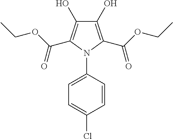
C1(O)=C(C(OCC)=O)N(C2=CC=C(Cl)C=C2)C(C(OCC)=O)=C1O
